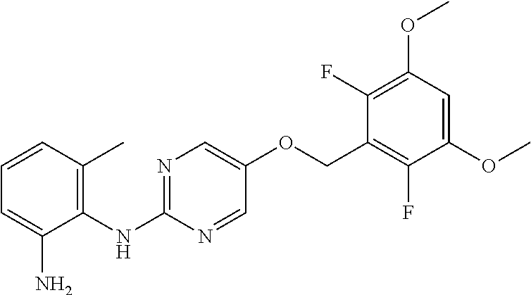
C1(F)=C(OC)C=C(OC)C(F)=C1COC1=CN=C(NC2=C(C)C=CC=C2N)N=C1
